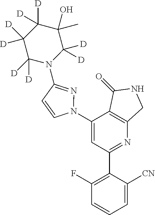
C1(N2N=C(N3C([D])([D])C(C)(O)C([D])([D])C([D])([D])C3([D])[D])C=C2)=CC(C2=C(F)C=CC=C2[CN])=NC2=C1C(=O)NC2
